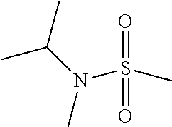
S(=O)(=O)(N(C(C)C)C)C
